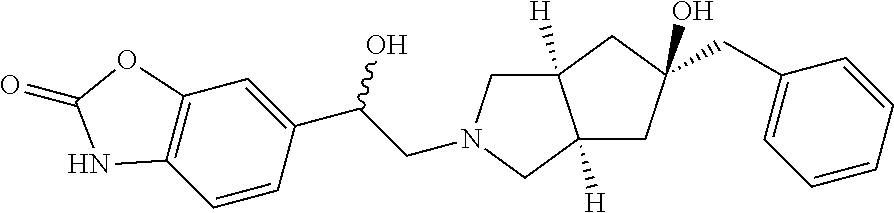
C12=C(C=CC(C(CN3CC4([H])C([H])(C3)CC(CC3=CC=CC=C3)(O)C4)O)=C1)NC(=O)O2
